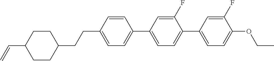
C1CC(C=C)CCC1CCC1=CC=C(C2=CC=C(C3=CC=C(OCC)C(F)=C3)C(F)=C2)C=C1
